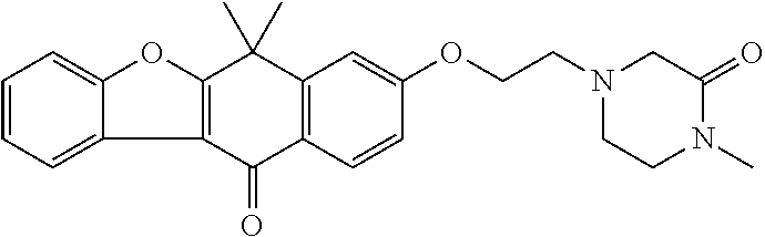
C12=C(C(=O)C3=C(C1(C)C)C=C(OCCN1CC(=O)N(C)CC1)C=C3)C1=CC=CC=C1O2
